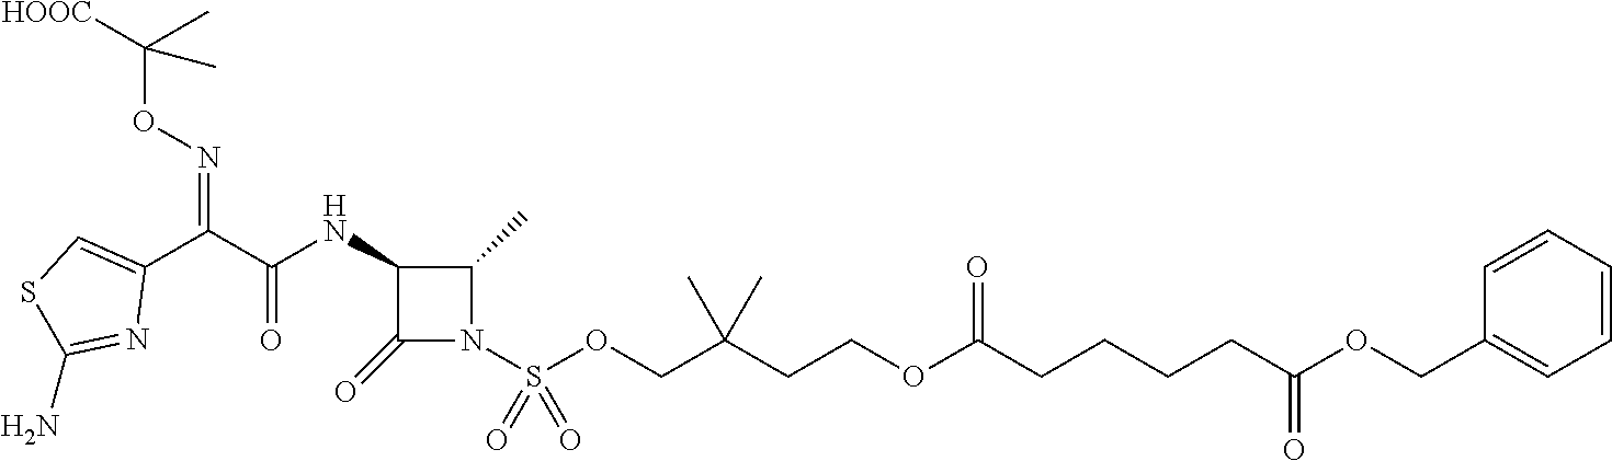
C1(=O)N(S(OCC(CCOC(CCCCC(OCC2=CC=CC=C2)=O)=O)(C)C)(=O)=O)C(C)C1NC(C(C1=CSC(N)=N1)=NOC([HOOC])(C)C)=O
